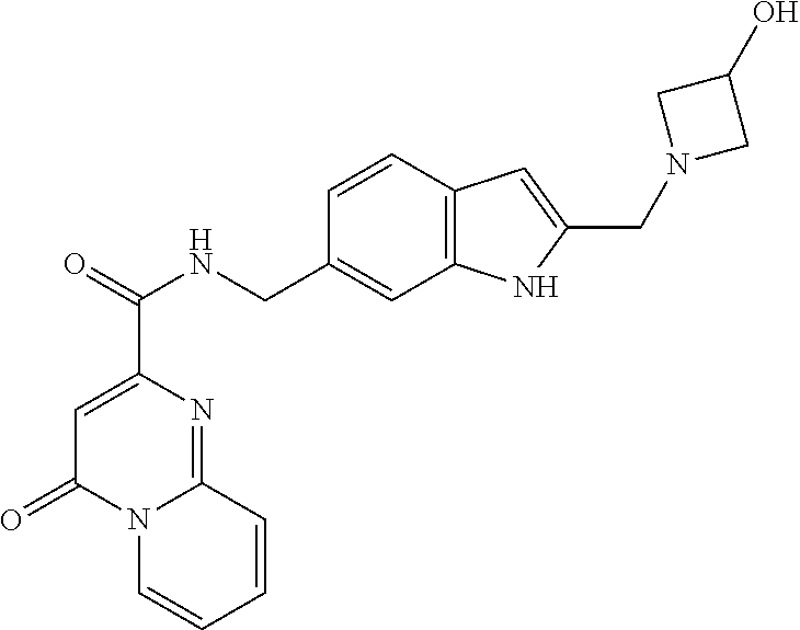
C1=C(C(=O)NCC2=CC3=C(C=C2)C=C(CN2CC(O)C2)N3)N=C2N(C1=O)C=CC=C2
